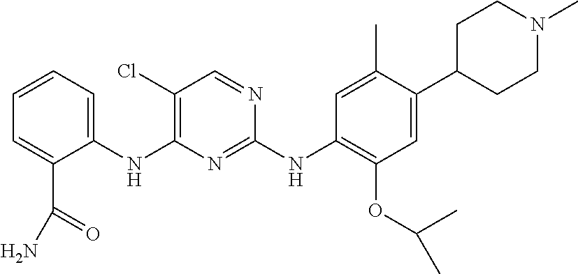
C1(NC2=C(Cl)C=NC(NC3=C(OC(C)C)C=C(C4CCN(C)CC4)C(C)=C3)=N2)=CC=CC=C1C(=O)N
